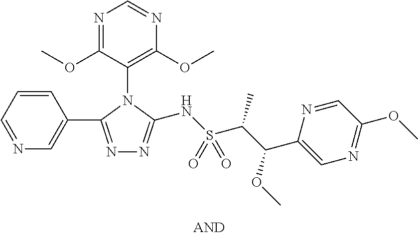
C1=NC(OC)=C(N2C(NS(C(C(C3=CN=C(OC)C=N3)OC)C)(=O)=O)=NN=C2C2=CN=CC=C2)C(OC)=N1
